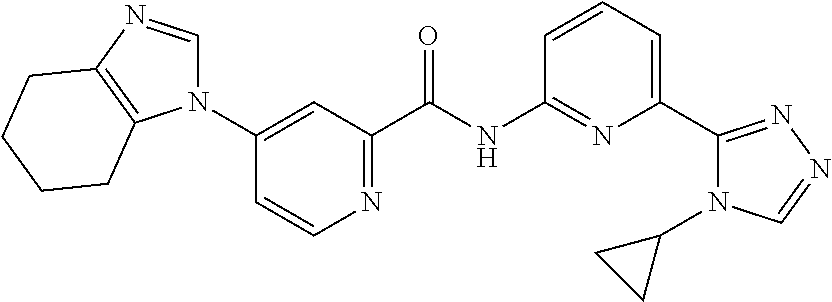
N1=C(C(NC2=NC(C3=NN=CN3C3CC3)=CC=C2)=O)C=C(N2C=NC3=C2CCCC3)C=C1
